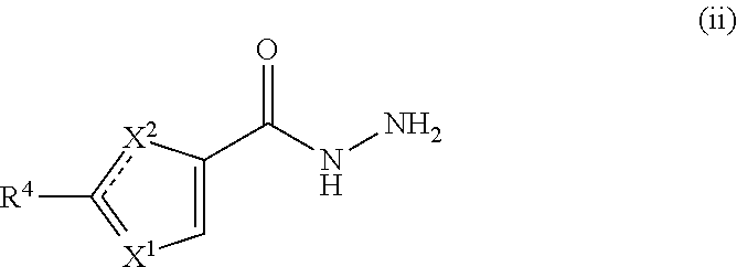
C1=C(C(NN)=O)[X2]c([R4])=[X1]1
